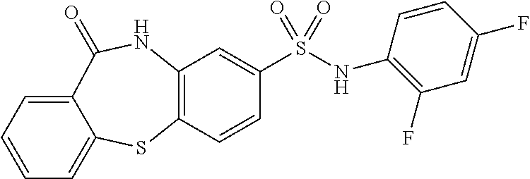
C12=C(C=CC(S(=O)(=O)NC3=C(F)C=C(F)C=C3)=C1)SC1=CC=CC=C1C(=O)N2
